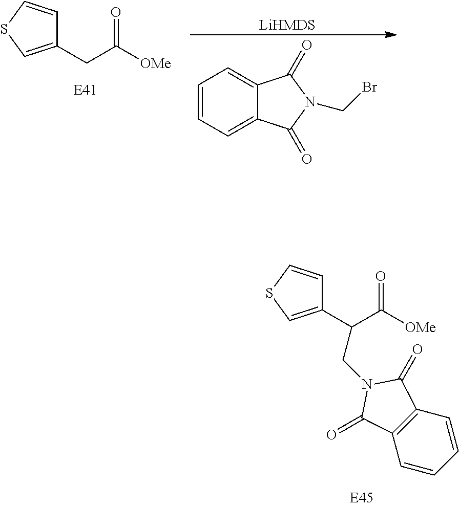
C1(C(C([OMe])=O)CN2C(=O)C3=C(C=CC=C3)C2=O)=CSC=C1.C1(CC([OMe])=O)=CSC=C1.[LiHMDS].C1=CC=C2C(=C1)C(=O)N(CBr)C2=O
